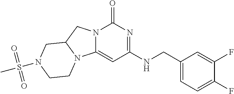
C1(CNC2=NC(=O)N3C(=C2)N2C(C3)CN(S(=O)(C)=O)CC2)=CC=C(F)C(F)=C1
